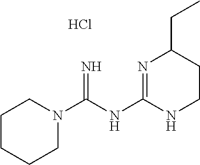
C1CCCN(C(NC2=NC(CC)CCN2)=N)C1.Cl
